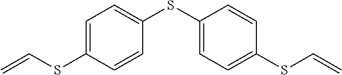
C1=C(SC=C)C=CC(SC2=CC=C(SC=C)C=C2)=C1
